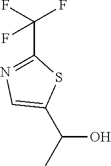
C(O)(C)C1=CN=C(C(F)(F)F)S1
